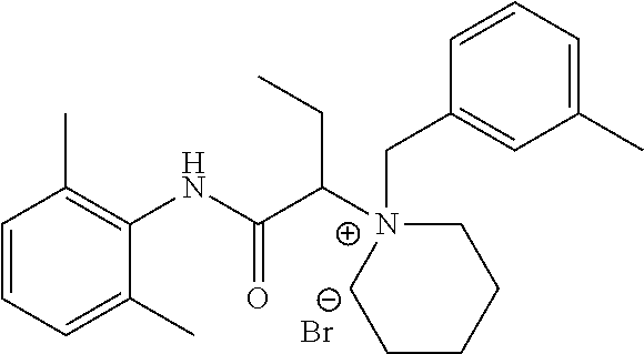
C1=CC=C(C)C(NC(C([N+]2(CC3=CC(C)=CC=C3)CCCCC2)CC)=O)=C1C.[Br-]
